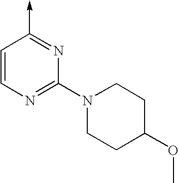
C1=CN=C(N2CCC(OC)CC2)N=C1->C
